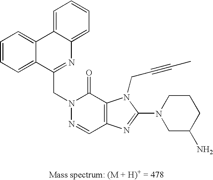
C1=CC=C2C(=C1)C1=CC=CC=C1N=C2CN1N=CC2=C(C1=O)N(CC#CC)C(N1CC(N)CCC1)=N2
